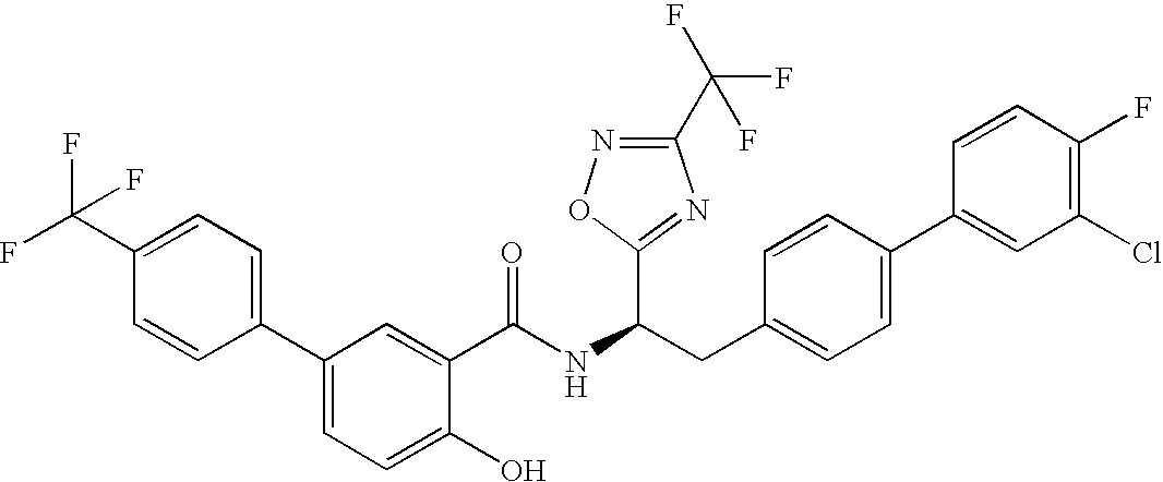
OC1=CC=C(C2=CC=C(C(F)(F)F)C=C2)C=C1C(NC(CC1=CC=C(C2=CC(Cl)=C(F)C=C2)C=C1)C1=NC(C(F)(F)F)=NO1)=O
